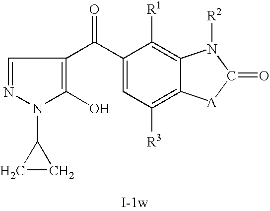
C1=NN(C2CC2)C(O)=C1C(C1=CC([R3])=C2C(=C1[R1])N([R2])C(=O)[A]2)=O
